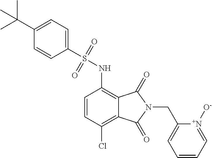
C1=CC(Cl)=C2C(=C1NS(C1=CC=C(C(C)(C)C)C=C1)(=O)=O)C(=O)N(CC1=CC=CC=[N+]1[O-])C2=O
